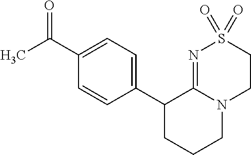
C1(C2CCCN3C2=NS(=O)(=O)CC3)=CC=C(C(C)=O)C=C1
